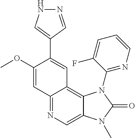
C12=NC=C3C(=C1C=C(C1=CNN=C1)C(OC)=C2)N(C1=NC=CC=C1F)C(=O)N3C
